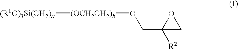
C1([R2])(CO[(OCH2CH2)b][(R1O)3Si(CH2)a])CO1
